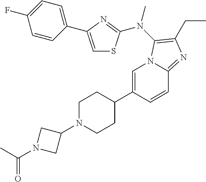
C1=C(C2CCN(C3CN(C(=O)C)C3)CC2)C=CC2=NC(CC)=C(N(C)C3=NC(C4=CC=C(F)C=C4)=CS3)N12
